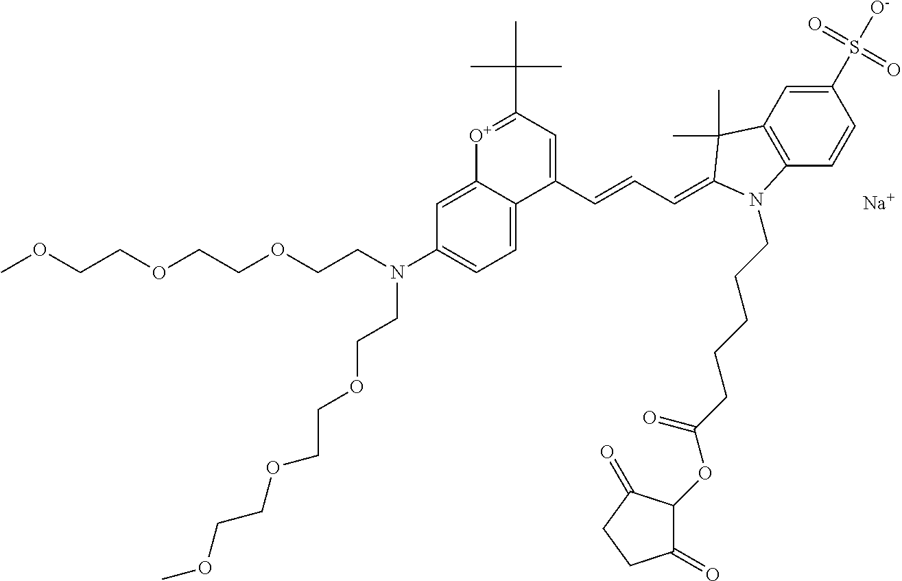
C1=C2C(=CC=C1N(CCOCCOCCOC)CCOCCOCCOC)C(C=CC=C1C(C)(C)C3=C(C=CC(S([O-])(=O)=O)=C3)N1CCCCCC(OC1C(=O)CCC1=O)=O)=CC(C(C)(C)C)=[O+]2.[Na]
